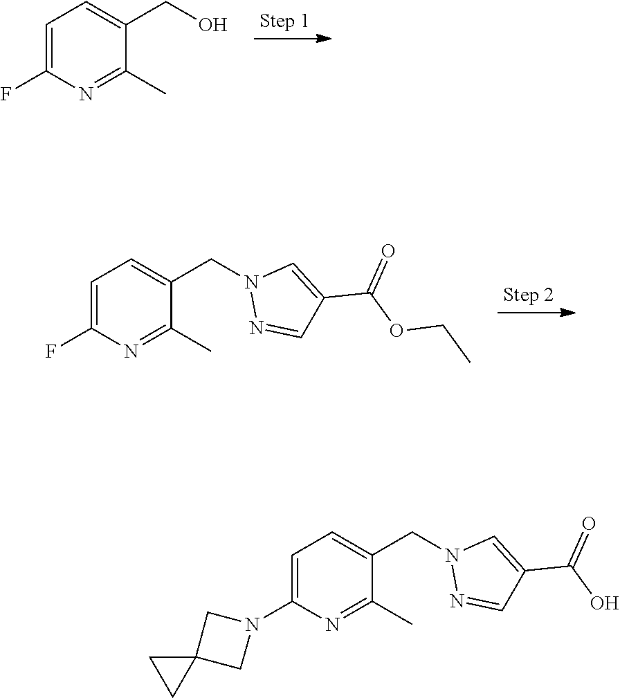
C1=C(F)N=C(C)C(CO)=C1.C1=C(F)N=C(C)C(CN2N=CC(C(OCC)=O)=C2)=C1.C1=C(N2CC3(C2)CC3)N=C(C)C(CN2N=CC(C(O)=O)=C2)=C1
